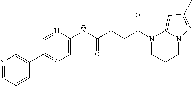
N1=CC=CC(C2=CC=C(NC(C(CC(N3CCCN4C3=CC(C)=N4)=O)C)=O)N=C2)=C1
